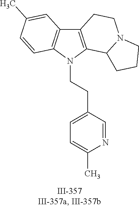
N1(CCC2=CC=C(C)N=C2)C2=C(C3=C1C=CC(C)=C3)CCN1C2CCC1
